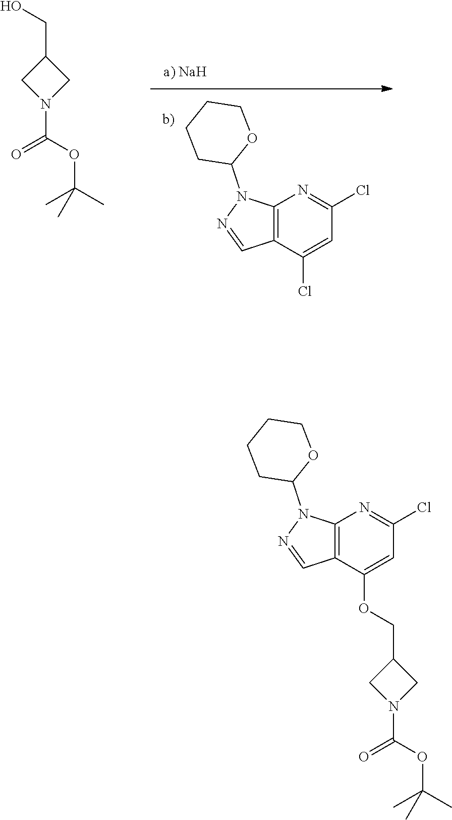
C12=C(N=C(Cl)C=C1Cl)N(C1OCCCC1)N=C2.C1(CO)CN(C(=O)OC(C)(C)C)C1.C12=C(N=C(Cl)C=C1OCC1CN(C(=O)OC(C)(C)C)C1)N(C1OCCCC1)N=C2
